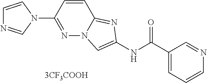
[3CF3COOH].N1(C2=NN3C(=NC(NC(C4=CC=CN=C4)=O)=C3)C=C2)C=CN=C1
